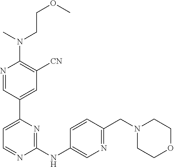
N1=CC(C2=CC=NC(NC3=CN=C(CN4CCOCC4)C=C3)=N2)=CC([CN])=C1N(CCOC)C
